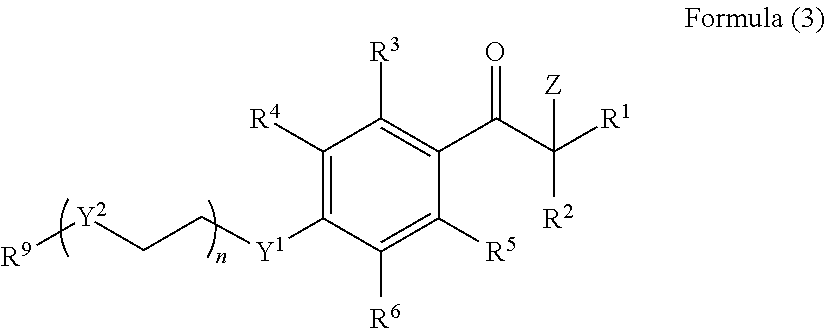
C1([R5])=C([R6])C([Y1]CC[Y2][R9])=C([R4])C([R3])=C1C(C([R2])([R1])[Z])=O
